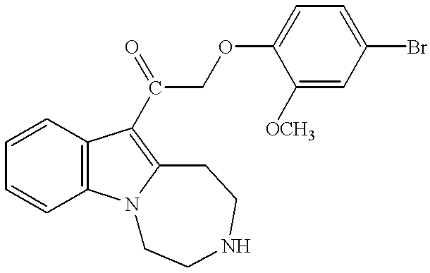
C1=CC2=C(C=C1)N1C(=C2C(COC2=CC=C(Br)C=C2[OCH3])=O)CCNCC1
